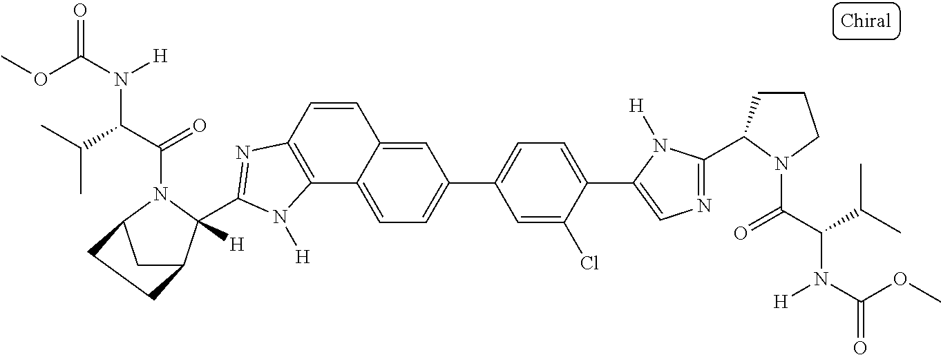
C1=C2C(=CC=C1C1=CC=C(C3=CN=C(C4CCCN4C(C(C(C)C)N(C(OC)=O)[H])=O)N3[H])C(Cl)=C1)C1=C(C=C2)N=C(C2([H])C3CC(N2C(C(C(C)C)N(C(OC)=O)[H])=O)CC3)N1[H]
